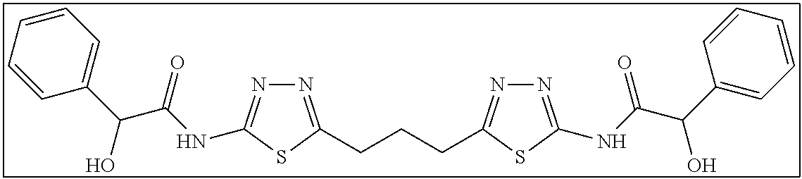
N1=C(CCCC2=NN=C(NC(C(C3=CC=CC=C3)O)=O)S2)SC(NC(C(C2=CC=CC=C2)O)=O)=N1
